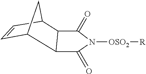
C1=CC2C3C(C1C2)C(=O)N([OSO2][R])C3=O
